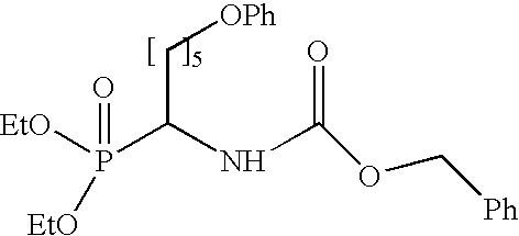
C(C[OPh])(NC(OC[Ph])=O)P(=O)([EtO])[EtO]
